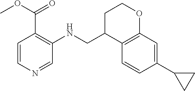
C12=C(C=C(C3CC3)C=C1)OCCC2CNC1=C(C(OC)=O)C=CN=C1
